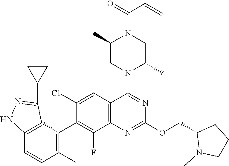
C12=C(C=C(Cl)C(C3=C(C)C=CC4=C3C(C3CC3)=NN4)=C1F)C(N1C(C)CN(C(=O)C=C)C(C)C1)=NC(OCC1N(C)CCC1)=N2
